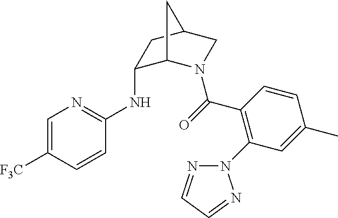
C1=C([F3C])C=CC(NC2C3N(C(=O)C4=C(N5N=CC=N5)C=C(C)C=C4)CC(C2)C3)=N1
